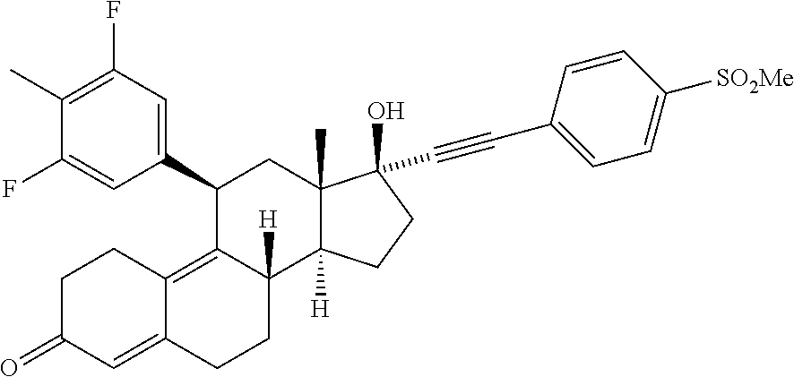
C1(C2=CC(F)=C(C)C(F)=C2)C2=C3C(=CC(=O)CC3)CCC2([H])C2([H])C(C)(C1)C(O)(C#CC1=CC=C([SO2Me])C=C1)CC2
